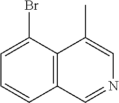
C12=C(C(Br)=CC=C1)C(C)=CN=C2
